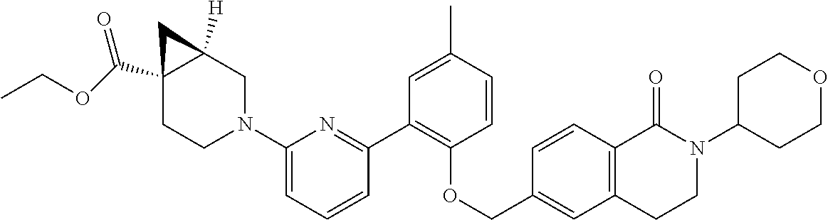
C1(N2CC3([H])C(C(=O)OCC)(CC2)C3)=CC=CC(C2=C(OCC3=CC4=C(C=C3)C(=O)N(C3CCOCC3)CC4)C=CC(C)=C2)=N1
